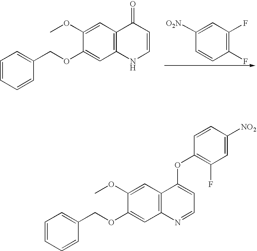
[O2N]C1=CC(F)=C(F)C=C1.C1=CC=CC(COC2=CC3=C(C=C2OC)C(=O)C=CN3)=C1.C1=CC=CC(COC2=CC3=C(C=C2OC)C(OC2=C(F)C=C([NO2])C=C2)=CC=N3)=C1
